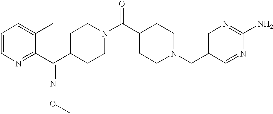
C1=CN=C(C(C2CCN(C(=O)C3CCN(CC4=CN=C(N)N=C4)CC3)CC2)=NOC)C(C)=C1
